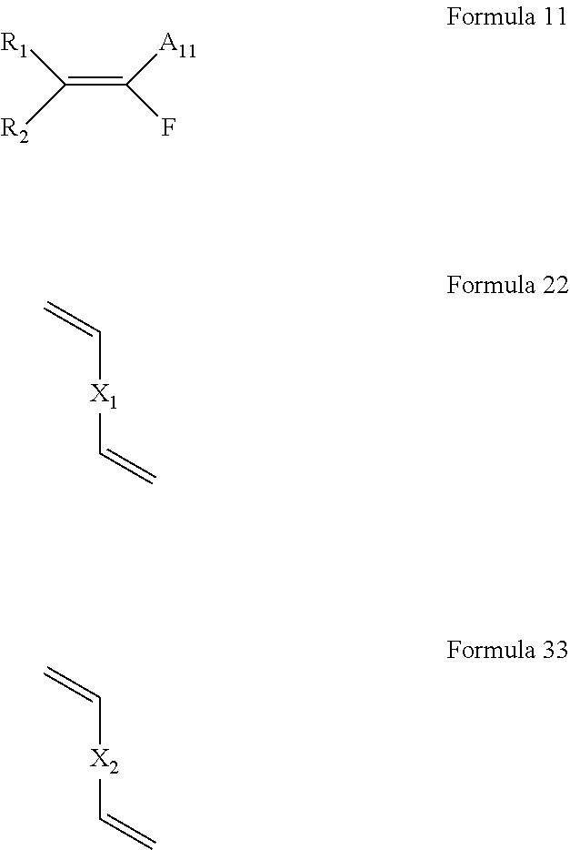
C(=C([A11])F)([R1])[R2].C=C[X1]C=C.C=C[X2]C=C
